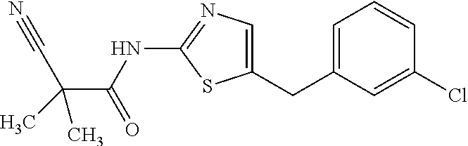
C1=C(CC2=CN=C(NC(=O)C(C#N)(C)C)S2)C=C(Cl)C=C1
